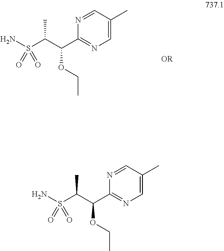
C1=C(C)C=NC(C(C(S(N)(=O)=O)C)OCC)=N1.C1=C(C)C=NC(C(C(S(N)(=O)=O)C)OCC)=N1
